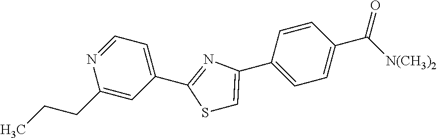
C1=NC(CCC)=CC(C2=NC(C3=CC=C(C([N(CH3)2])=O)C=C3)=CS2)=C1
